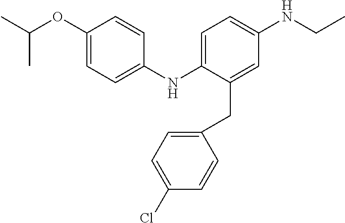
C1=CC(NC2=CC=C(NCC)C=C2CC2=CC=C(Cl)C=C2)=CC=C1OC(C)C
